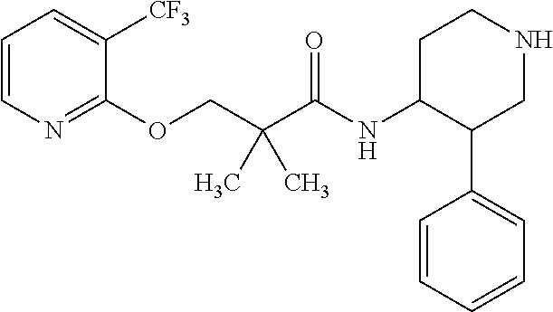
C1=CN=C(OCC(C(NC2C(C3=CC=CC=C3)CNCC2)=O)(C)C)C([CF3])=C1
